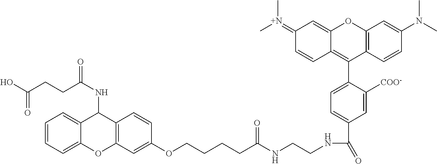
C12=C(C=CC(N(C)C)=C1)C(C1=CC=C(C(NCCNC(CCCCOC3=CC4=C(C=C3)C(NC(=O)CCC(O)=O)C3=CC=CC=C3O4)=O)=O)C=C1[COO-])=C1C(=CC(=[N+](C)C)C=C1)O2
